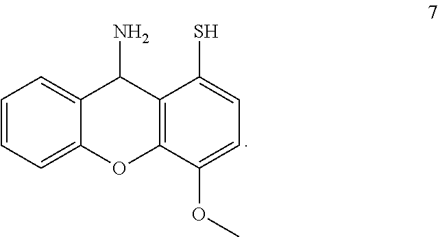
C1=CC=C2C(=C1)C(N)C1=C(O2)C(OC)=CC=C1S
